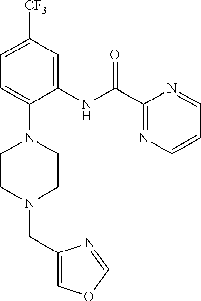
C1=C([CF3])C=C(NC(C2=NC=CC=N2)=O)C(N2CCN(CC3=COC=N3)CC2)=C1
